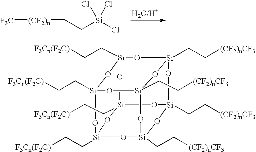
[F3C][(CF2)n]CC[Si](Cl)(Cl)Cl.[Si]12(CC[F3Cn(F2C)])O[Si]3(CC[(CF2)nCF3])O[Si]4(CC[(CF2)nCF3])CO[Si](CC[F3Cn(F2C)])(O1)O[Si]1(CC[F3Cn(F2C)])O[Si](CC[(CF2)nCF3])(O4)O[Si](CC[(CF2)nCF3])(OC[Si](CC[F3Cn(F2C)])(O2)O1)O3
